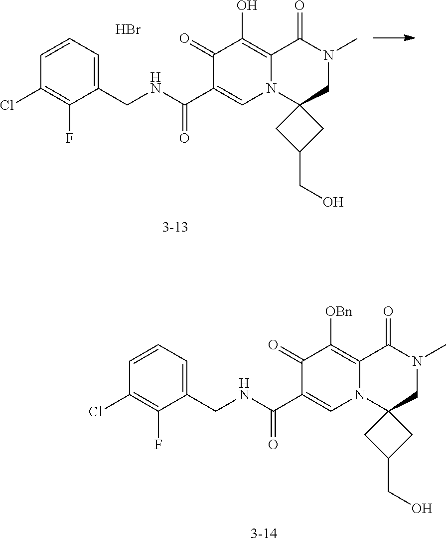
C1=CC=C(CNC(C2=CN3C(=C([OBn])C2=O)C(=O)N(C)CC32CC(CO)C2)=O)C(F)=C1Cl.C1=CC=C(CNC(C2=CN3C(=C(O)C2=O)C(=O)N(C)CC32CC(CO)C2)=O)C(F)=C1Cl.Br
